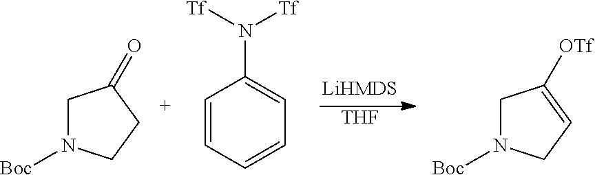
C1N([Boc])CCC1=O.C1=CC=CC=C1N([Tf])[Tf].[THF].C1N([Boc])CC=C1[OTf]
